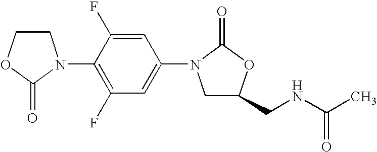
C1COC(=O)N1C1=C(F)C=C(N2CC(CNC(C)=O)OC2=O)C=C1F
